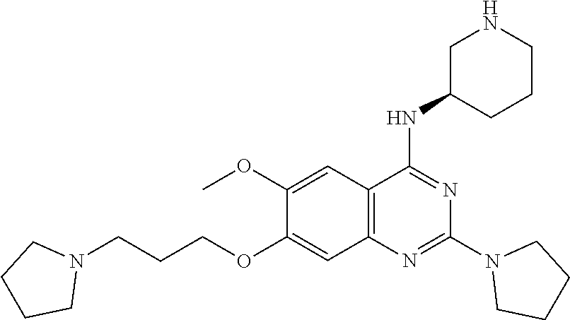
C1CCCN1CCCOC1=CC2=C(C=C1OC)C(NC1CCCNC1)=NC(N1CCCC1)=N2
